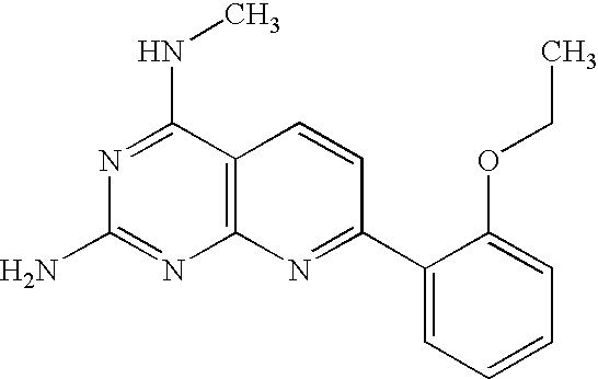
C12=C(N=C(C3=CC=CC=C3OCC)C=C1)N=C(N)N=C2NC
